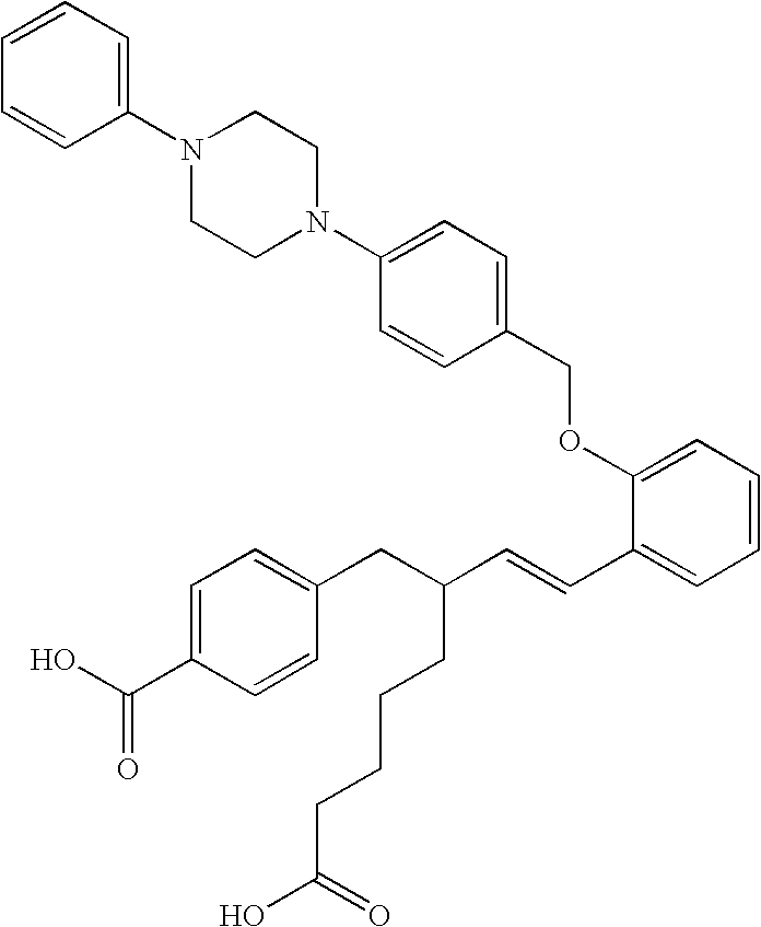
C1=CC=C(N2CCN(C3=CC=C(COC4=CC=CC=C4C=CC(CC4=CC=C(C(O)=O)C=C4)CCCCC(O)=O)C=C3)CC2)C=C1
